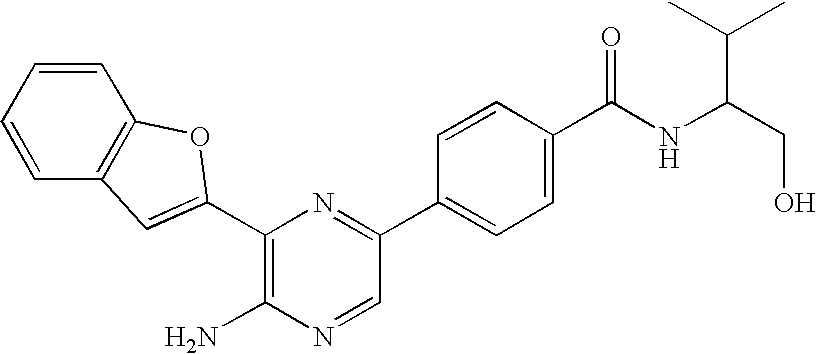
C1(N)=C(C2=CC3=C(C=CC=C3)O2)N=C(C2=CC=C(C(NC(CO)C(C)C)=O)C=C2)C=N1
